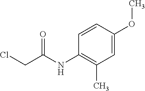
C1=CC(OC)=CC(C)=C1NC(CCl)=O
